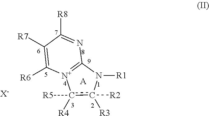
C1([R7])=C([R6])[N+]2=C(N=C1[R8])N([R1])c([R2])([R3])c2([R5])[R4].[X-].[A]
